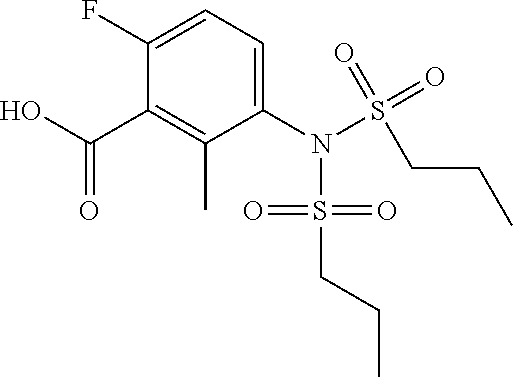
C1(N(S(=O)(=O)CCC)S(CCC)(=O)=O)=CC=C(F)C(C(O)=O)=C1C
